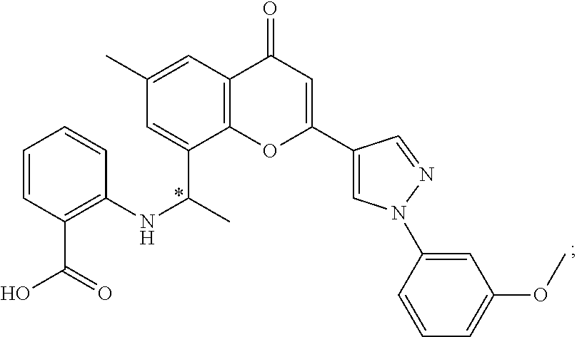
C1=CC(C(=O)O)=C(NC(C)C2=CC(C)=CC3=C2OC(C2=CN(C4=CC(OC)=CC=C4)N=C2)=CC3=O)C=C1
